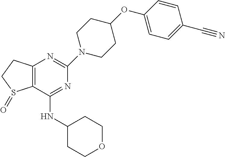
C1(NC2CCOCC2)=NC(N2CCC(OC3=CC=C(C#N)C=C3)CC2)=NC2=C1S(=O)CC2
